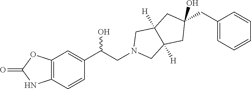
C1(CC2=CC=CC=C2)(O)CC2([H])C([H])(CN(CC(C3=CC4=C(C=C3)NC(=O)O4)O)C2)C1
